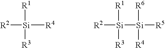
[R2][Si]([R4])([R1])[R3].[R2][Si]([Si]([R5])([R6])[R4])([R1])[R3]
